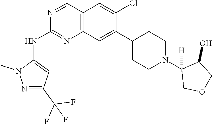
C12=C(C=C(C3CCN(C4([H])COCC4O)CC3)C(Cl)=C1)N=C(NC1=CC(C(F)(F)F)=NN1C)N=C2
